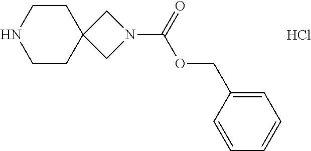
C12(CCNCC1)CN(C(=O)OCC1=CC=CC=C1)C2.Cl
